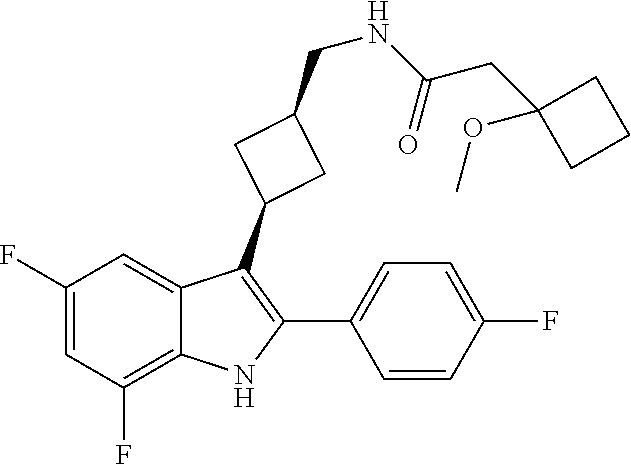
COC1(CC(=O)NCC2CC(C3=C(C4=CC=C(F)C=C4)NC4=C(F)C=C(F)C=C34)C2)CCC1
